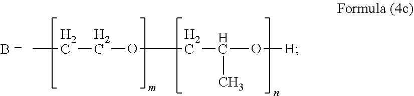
CCCOCC(O[H])C
